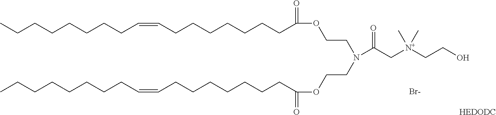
CCCCCCCCC=CCCCCCCCC(OCCN(CCOC(CCCCCCCC=CCCCCCCCC)=O)C(C[N+](CCO)(C)C)=O)=O.[Br-].[HEDODC]
